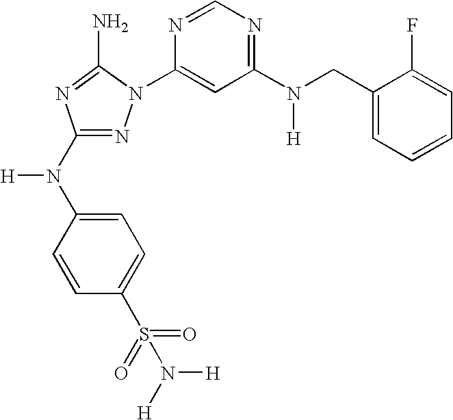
N1=C(N(C2=CC=C(S(=O)(=O)N([H])[H])C=C2)[H])N=C(N)N1C1=CC(N(CC2=CC=CC=C2F)[H])=NC=N1
